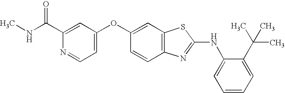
C1(C(NC)=O)=CC(OC2=CC3=C(C=C2)N=C(NC2=CC=CC=C2C(C)(C)C)S3)=CC=N1
